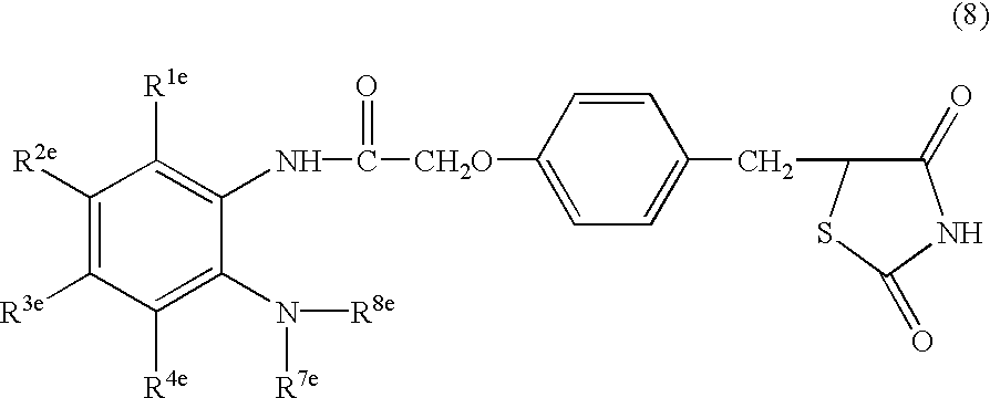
C1([R2e])=C([R3e])C([R4e])=C(N([R7e])[R8e])C(NC(=O)[CH2O]C2=CC=C(CC3C(=O)NC(=O)S3)C=C2)=C1[R1e]
